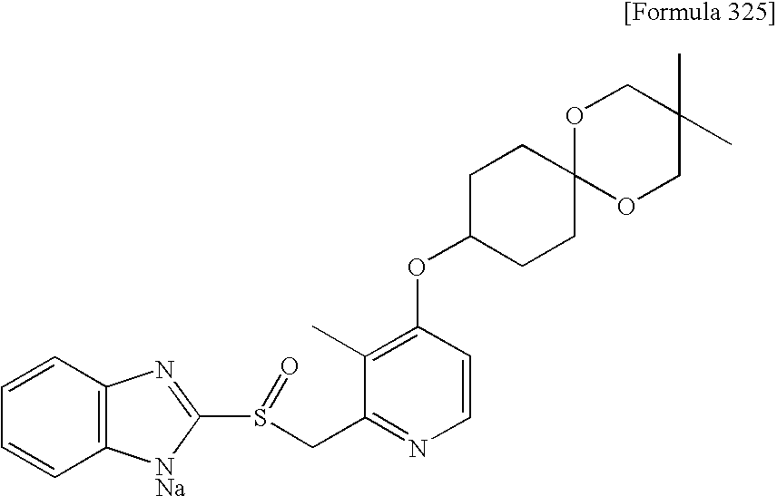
C1(C)=C(OC2CCC3(CC2)OCC(C)(C)CO3)C=CN=C1CS(C1=NC2=C(C=CC=C2)[NNa]1)=O
